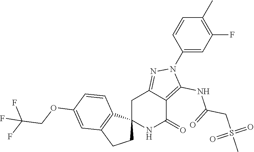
C12(NC(=O)C3=C(NC(CS(C)(=O)=O)=O)N(C4=CC(F)=C(C)C=C4)N=C3C1)CCC1=C2C=CC(OCC(F)(F)F)=C1
